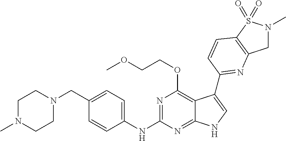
C1N(C)CCN(CC2=CC=C(NC3=NC(OCCOC)=C4C(=N3)NC=C4C3=NC4=C(S(=O)(=O)N(C)C4)C=C3)C=C2)C1
